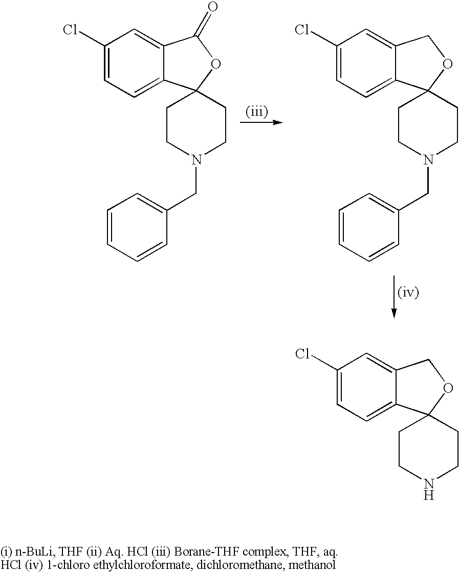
C1(Cl)=CC=C2C(=C1)C(=O)OC21CCN(CC2=CC=CC=C2)CC1.C1(Cl)=CC=C2C(=C1)COC21CCN(CC2=CC=CC=C2)CC1.C1(Cl)=CC=C2C(=C1)COC21CCNCC1
